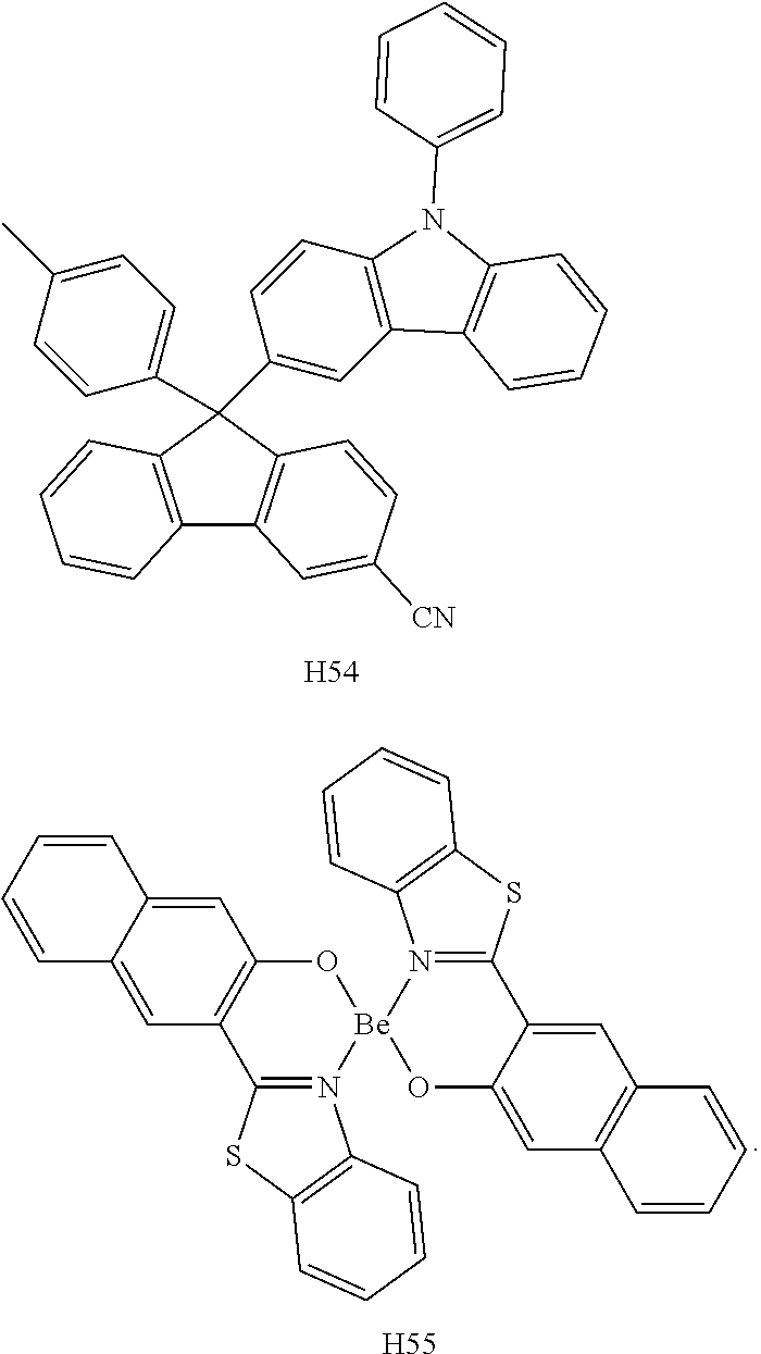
C1(C2=CC=C(C)C=C2)(C2=CC3=C(C=C2)N(C2=CC=CC=C2)C2=C3C=CC=C2)C2=C(C3=C1C=CC([CN])=C3)C=CC=C2.[H54].C12=CC3=C(C=C1C=CC=C2)O[Be]1(N2=C3SC3=C2C=CC=C3)OC2=CC3=C(C=C2C2=N1C1=C(S2)C=CC=C1)C=CC=C3.[H55]
